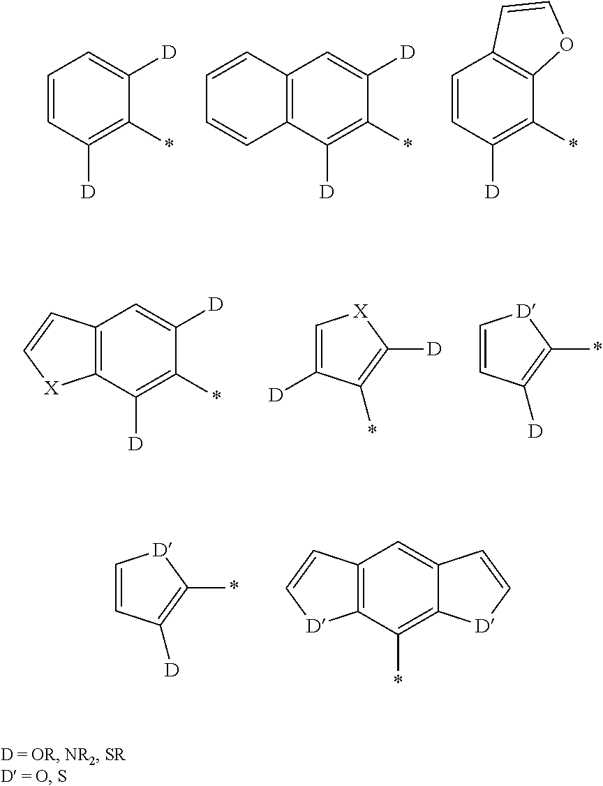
C1=CC([D])=C(*)C([D])=C1.C12=C(C([D])=C(*)C([D])=C1)C=CC=C2.C1=CC([D])=C(*)C2=C1C=CO2.C12=C(C([D])=C(*)C([D])=C1)[X]C=C2.C1=C([D])C(*)=C([D])[X]1.C1=CC([D])=C(*)[D]1.C1=CC([D])=C(*)[D]1.C12=C(*)C3=C(C=C1C=C[D]2)C=C[D]3
